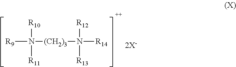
[R10]N([R11])([(CH2)3]N([R14])([R12])[R13])[R9]
